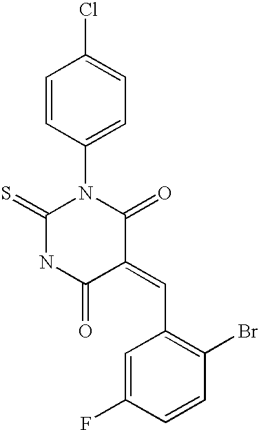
C1=CC(N2C(=S)NC(=O)C(=CC3=C(Br)C=CC(F)=C3)C2=O)=CC=C1Cl
